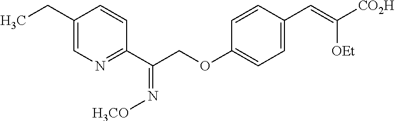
C1(CC)=CN=C(C(COC2=CC=C(C=C([CO2H])[OEt])C=C2)=N[H3CO])C=C1
